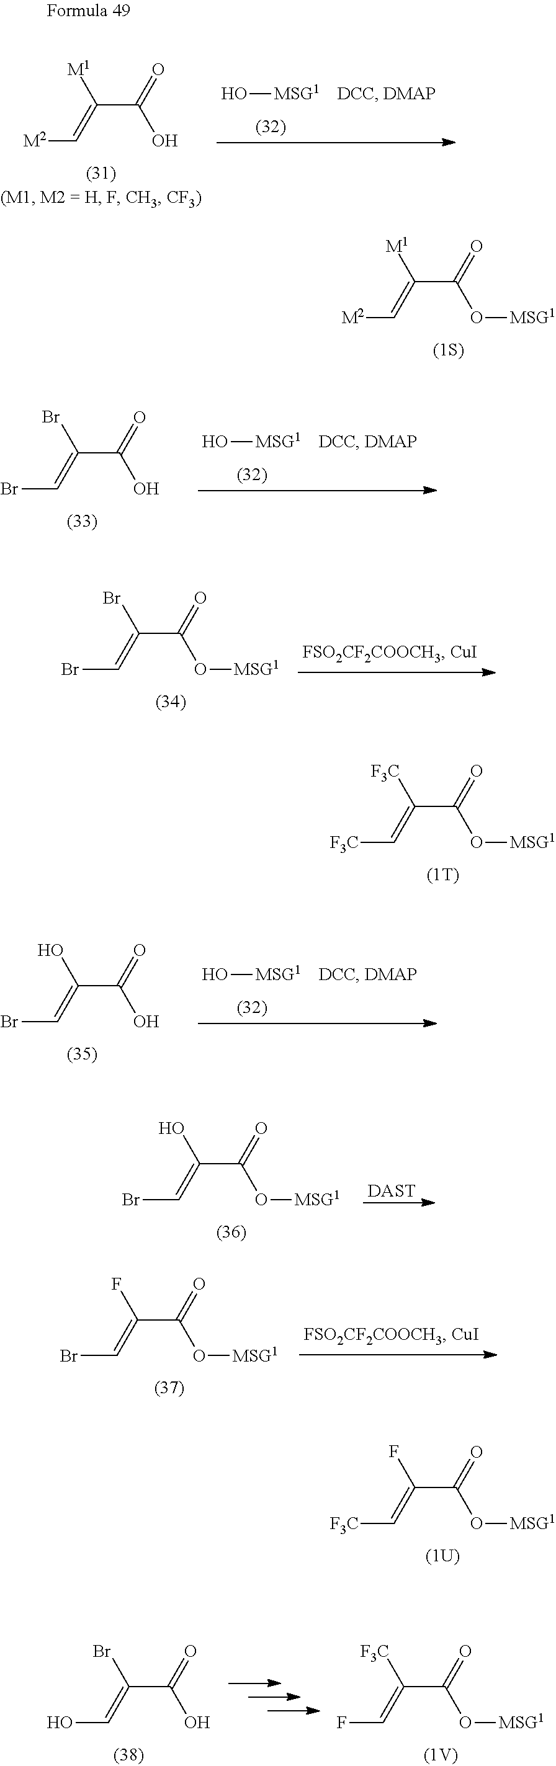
C(C(O[MSG1])=O)([F3C])=C[F3C].O[MSG1].C(C(O)=O)([M1])=C[M2].C(C(O[MSG1])=O)([M1])=C[M2].O[MSG1].C(C(O)=O)(Br)=CBr.C(C(O[MSG1])=O)(Br)=CBr.O[MSG1].C(C(O)=O)(O)=CBr.[DAST].C(C(O[MSG1])=O)(O)=CBr.C(C(O[MSG1])=O)(F)=CBr.C(C(O[MSG1])=O)(F)=C[F3C].C(C(O)=O)(Br)=CO.C(C(O[MSG1])=O)([F3C])=CF
